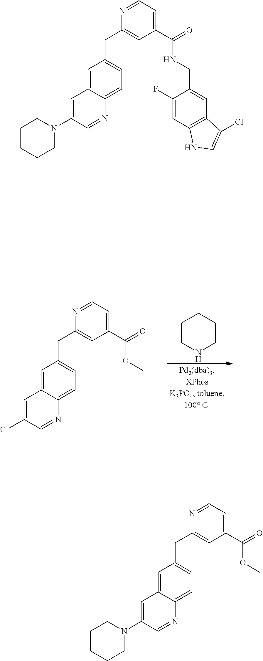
C1=C2C(=CC=C1CC1=CC(C(NCC3=CC4=C(C=C3F)NC=C4Cl)=O)=CC=N1)N=CC(N1CCCCC1)=C2.C1CNCCC1.C1=C2C(=CC=C1CC1=CC(C(OC)=O)=CC=N1)N=CC(Cl)=C2.C1=C2C(=CC=C1CC1=CC(C(OC)=O)=CC=N1)N=CC(N1CCCCC1)=C2
